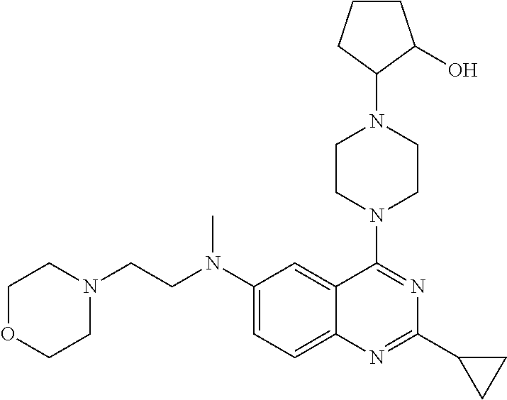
C1(N(CCN2CCOCC2)C)=CC=C2C(=C1)C(N1CCN(C3C(O)CCC3)CC1)=NC(C1CC1)=N2
